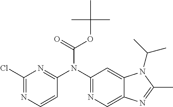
C1(N(C2=NC(Cl)=NC=C2)C(=O)OC(C)(C)C)=NC=C2C(=C1)N(C(C)C)C(C)=N2
